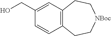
C1=CC2=C(C=C1CO)CC[NBoc]CC2
